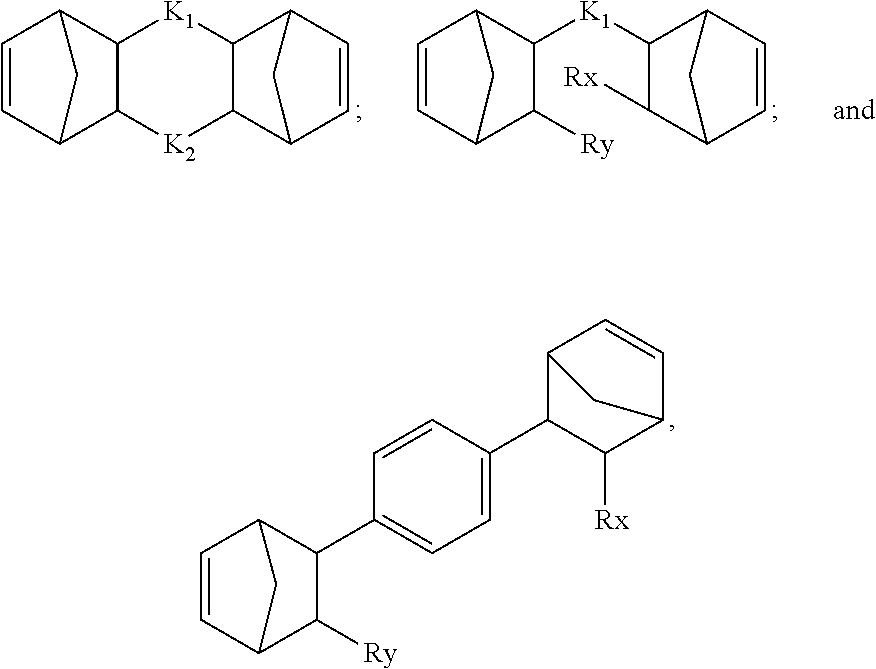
C1=CC2C([Ry])C([K1]C3C([Rx])C4C=CC3C4)C1C2.C1=CC2C3C(C1C2)[K1]C1C([K2]3)C2C=CC1C2.C1=CC2C([Ry])C(C3=CC=C(C4C([Rx])C5C=CC4C5)C=C3)C1C2
